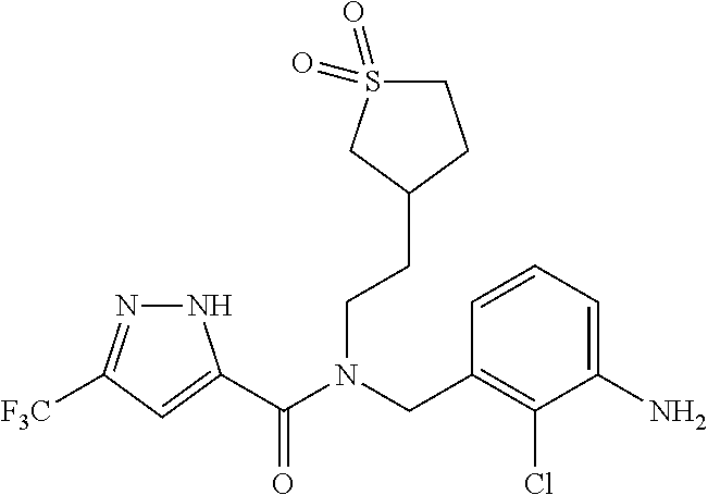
N1N=C([F3C])C=C1C(N(CC1=C(Cl)C(N)=CC=C1)CCC1CCS(=O)(=O)C1)=O
